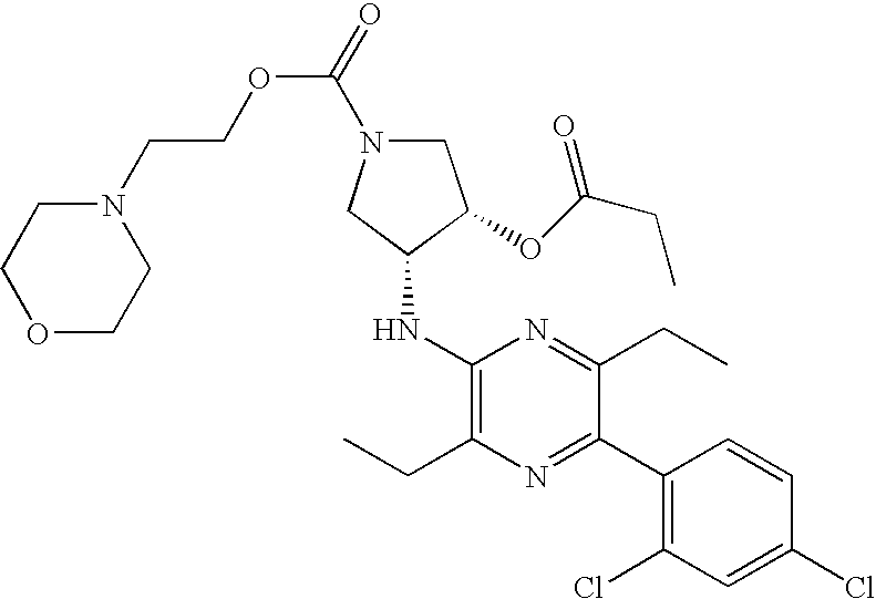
N1(CCOC(N2CC(OC(CC)=O)C(NC3=C(CC)N=C(C4=C(Cl)C=C(Cl)C=C4)C(CC)=N3)C2)=O)CCOCC1
